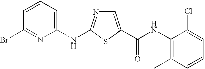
N1=C(NC2=CC=CC(Br)=N2)SC(C(=O)NC2=C(C)C=CC=C2Cl)=C1
